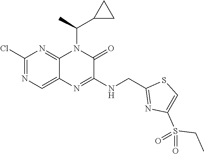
C1(Cl)=NC=C2C(=N1)N(C(C1CC1)C)C(=O)C(NCC1=NC(S(CC)(=O)=O)=CS1)=N2
